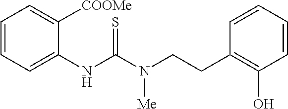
C1(NC(N(CCC2=C(O)C=CC=C2)[Me])=S)=CC=CC=C1[COOMe]
